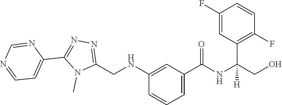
N(C1=CC(C(=O)NC(CO)(C2=C(F)C=CC(F)=C2)[H])=CC=C1)CC1=NN=C(C2=CC=NC=N2)N1C
